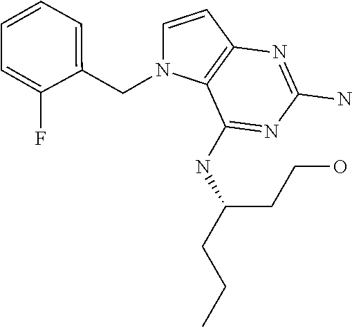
C1=CC2=C(N1CC1=CC=CC=C1F)C(NC(CCC)CCO)=NC(N)=N2
